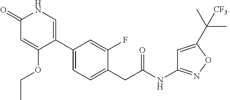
C1(=O)C=C(OCC)C(C2=CC=C(CC(NC3=NOC(C(C)(C)[CF3])=C3)=O)C(F)=C2)=CN1
